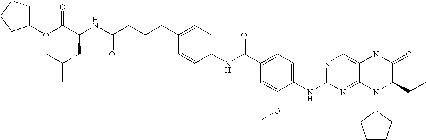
C1(OC(C(NC(CCCC2=CC=C(NC(C3=CC=C(NC4=NC=C5C(=N4)N(C4CCCC4)C(CC)C(=O)N5C)C(OC)=C3)=O)C=C2)=O)CC(C)C)=O)CCCC1
